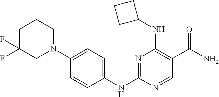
N1=C(NC2=CC=C(N3CCCC(F)(F)C3)C=C2)N=CC(C(N)=O)=C1NC1CCC1
